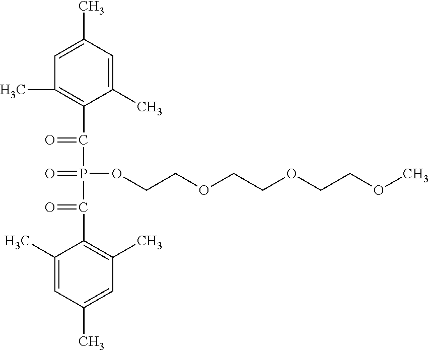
C1(C)=CC(C)=CC(C)=C1C(=O)P(C(C1=C(C)C=C(C)C=C1C)=O)(=O)OCCOCCOCCOC
